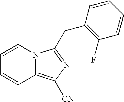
C1=CC2=C([CN])N=C(CC3=C(F)C=CC=C3)N2C=C1
